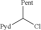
[Pent]C(Cl)[Pyd]
